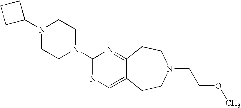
C1(N2CCN(C3=NC=C4C(=N3)CCN(CCOC)CC4)CC2)CCC1
